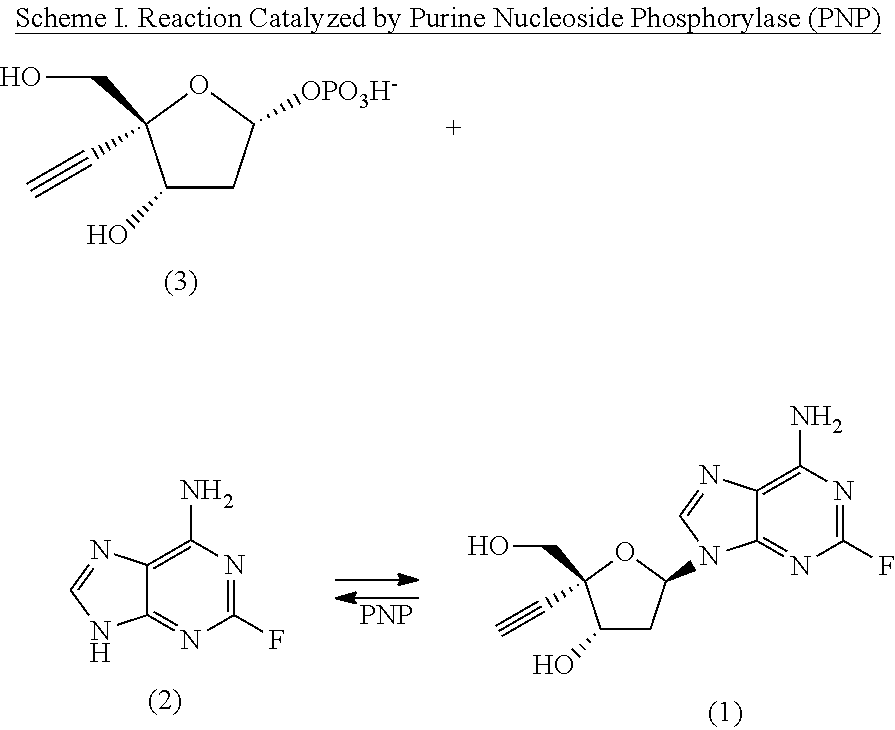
C1(O)CC([OPO3H-])OC1(CO)C#C.[PNP].C1(F)=NC(N)=C2C(=N1)NC=N2.C1(F)=NC(N)=C2C(=N1)N(C1CC(O)C(CO)(C#C)O1)C=N2
